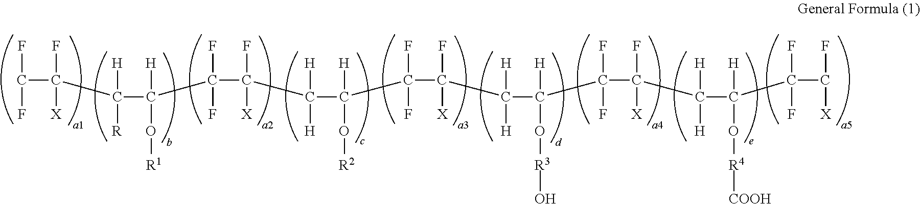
C(C(F)([X])C(C([H])(O[R1])C(C(F)([X])C(C([H])(O[R2])C(C(F)([X])C(C([H])(O[R3]O)C(C(F)([X])C(C([H])(O[R4][COOH])C(C(F)[X])(F)F)([H])[H])(F)F)([H])[H])(F)F)([H])[H])(F)F)([H])[R])(F)F
